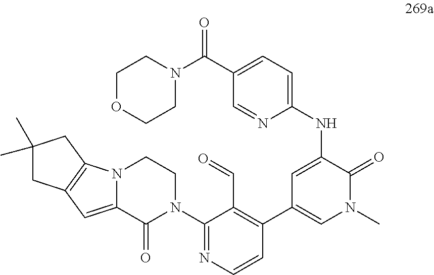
C1(C(N2CCOCC2)=O)=CC=C(NC2=CC(C3=C(C=O)C(N4CCN5C(=CC6=C5CC(C)(C)C6)C4=O)=NC=C3)=CN(C)C2=O)N=C1
